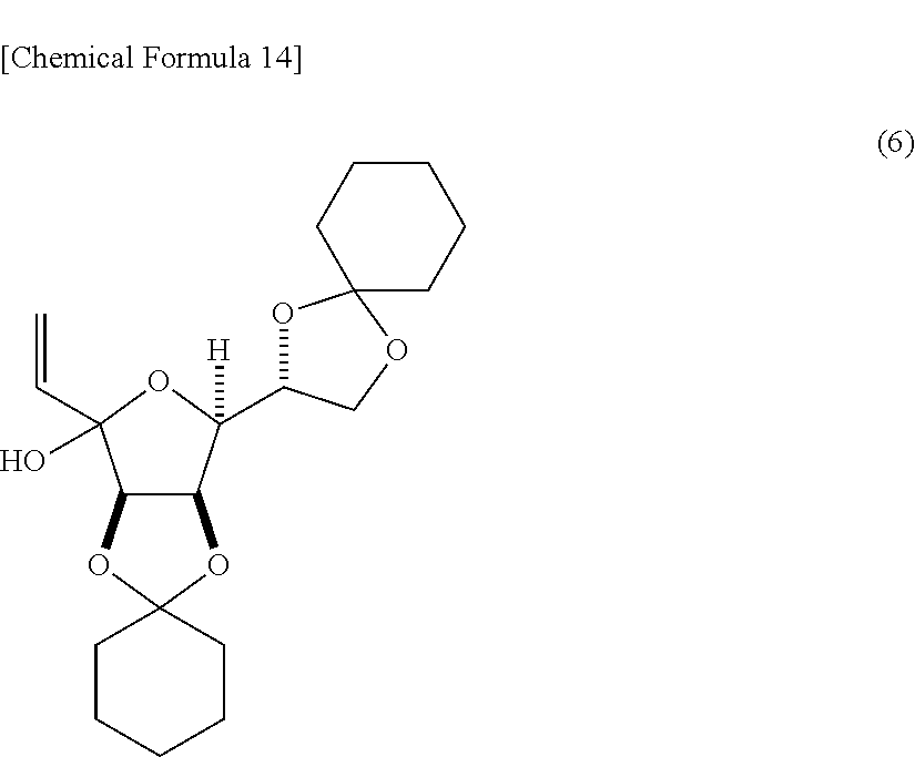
O1C(C2([H])C3C(C(O)(C=C)O2)OC2(O3)CCCCC2)COC12CCCCC2
